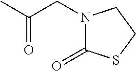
N1(CC(C)=O)C(=O)SCC1
